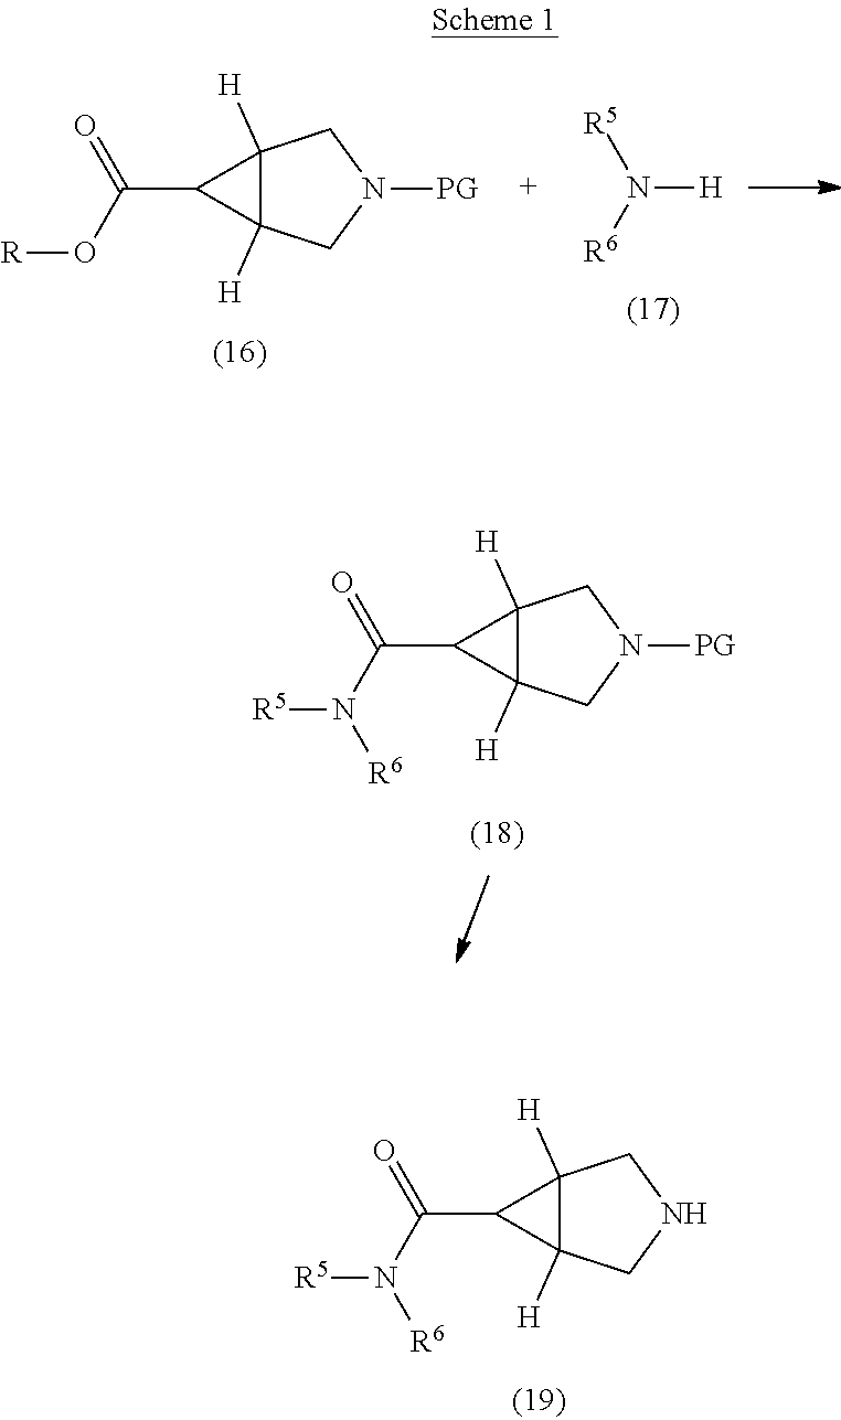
C(C1C2([H])C1([H])CNC2)(N([R5])[R6])=O.C(C1C2([H])C1([H])CN([PG])C2)(O[R])=O.N([H])([R5])[R6].C(C1C2([H])C1([H])CN([PG])C2)(N([R5])[R6])=O
